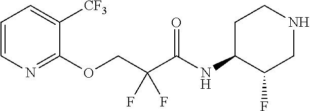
C1=CN=C(OCC(C(NC2C(F)CNCC2)=O)(F)F)C([CF3])=C1
